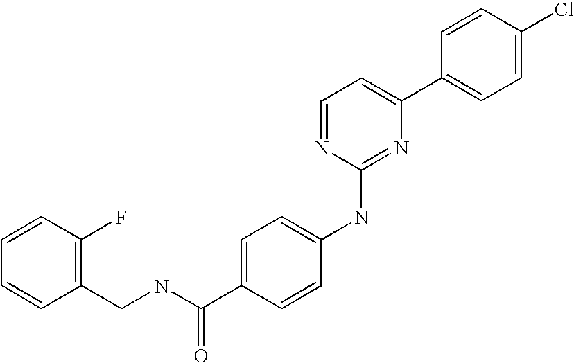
C1=CC(C2=CC=NC(NC3=CC=C(C(NCC4=C(F)C=CC=C4)=O)C=C3)=N2)=CC=C1Cl
